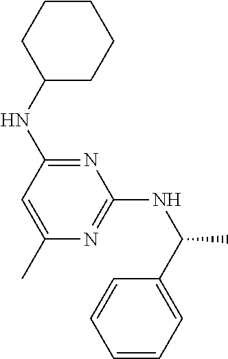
C1(C)=CC(NC2CCCCC2)=NC(NC(C2=CC=CC=C2)C)=N1
